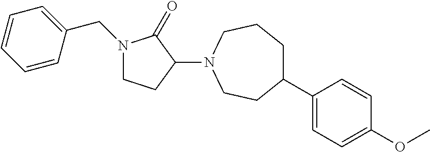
C1CC(N2CCC(C3=CC=C(OC)C=C3)CCC2)C(=O)N1CC1=CC=CC=C1
